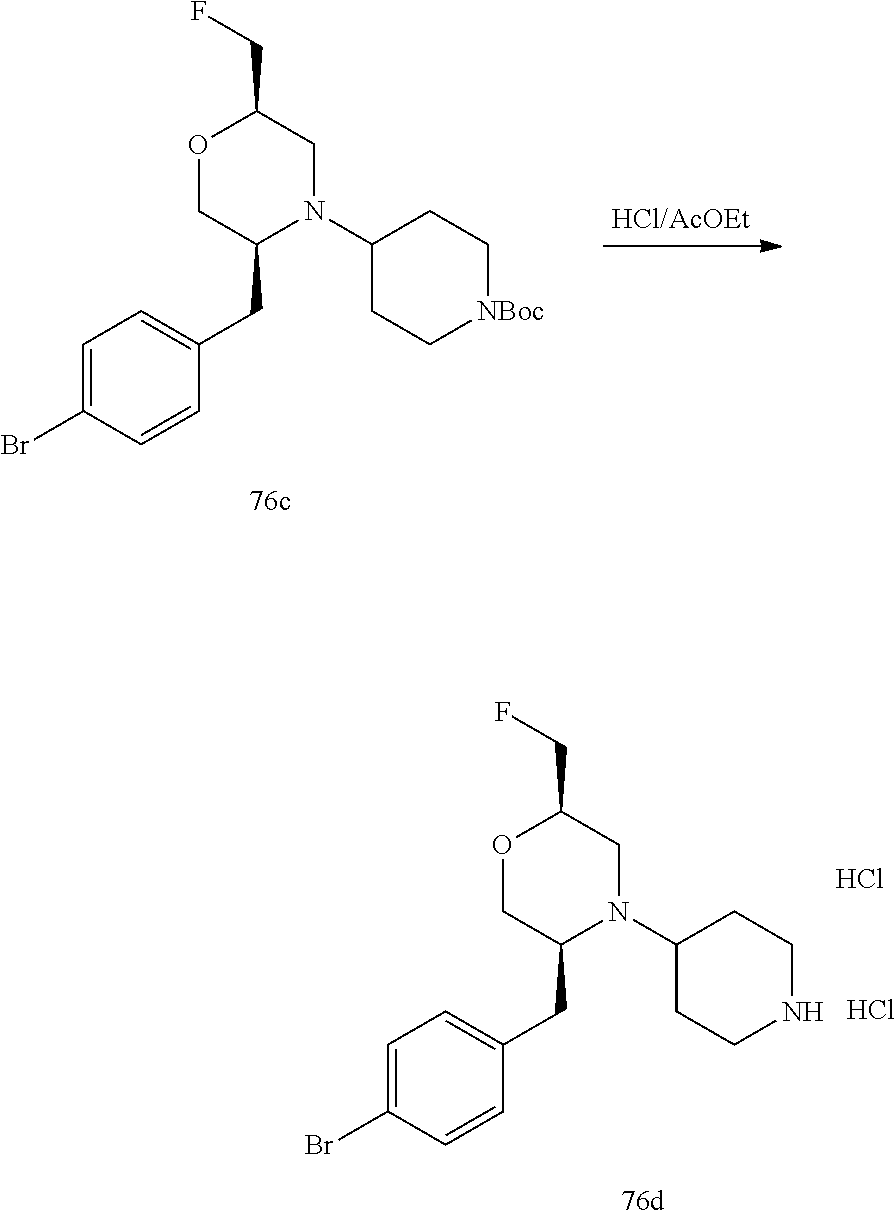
C1=C(Br)C=CC(CC2N(C3CC[NBoc]CC3)CC(CF)OC2)=C1.C1=C(Br)C=CC(CC2N(C3CCNCC3)CC(CF)OC2)=C1.Cl.Cl
